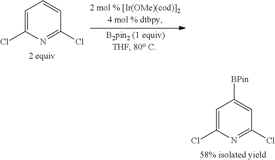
C1=C(Cl)N=C(Cl)C=C1[BPin].C1=C(Cl)N=C(Cl)C=C1
